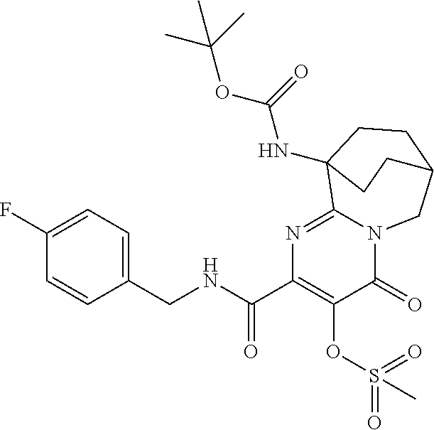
C1(CNC(C2=C(OS(=O)(=O)C)C(=O)N3C(=N2)C2(NC(=O)OC(C)(C)C)CCC(C3)CC2)=O)=CC=C(F)C=C1
